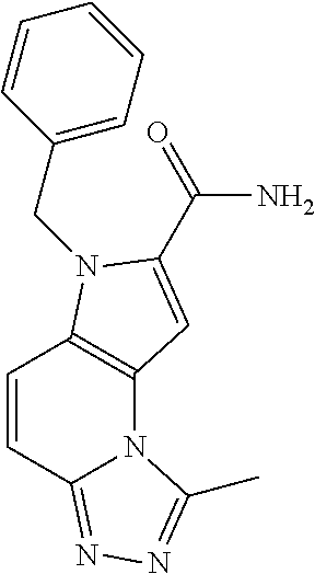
C12=C(N(CC3=CC=CC=C3)C(C(N)=O)=C1)C=CC1=NN=C(C)N21
